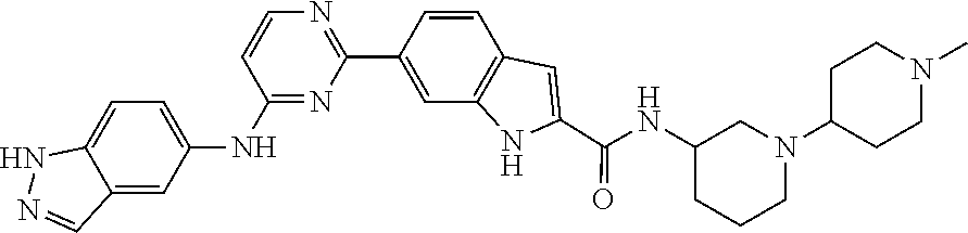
C1=C2C(=CC(NC3=NC(C4=CC5=C(C=C4)C=C(C(NC4CCCN(C6CCN(C)CC6)C4)=O)N5)=NC=C3)=C1)C=NN2
